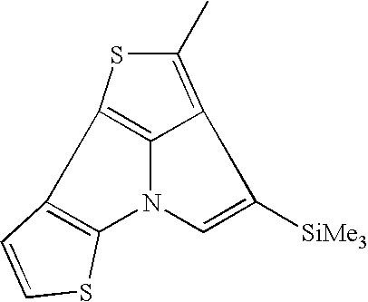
C12=C(N3C=C([SiMe3])C4=C(C)SC1=C34)SC=C2
